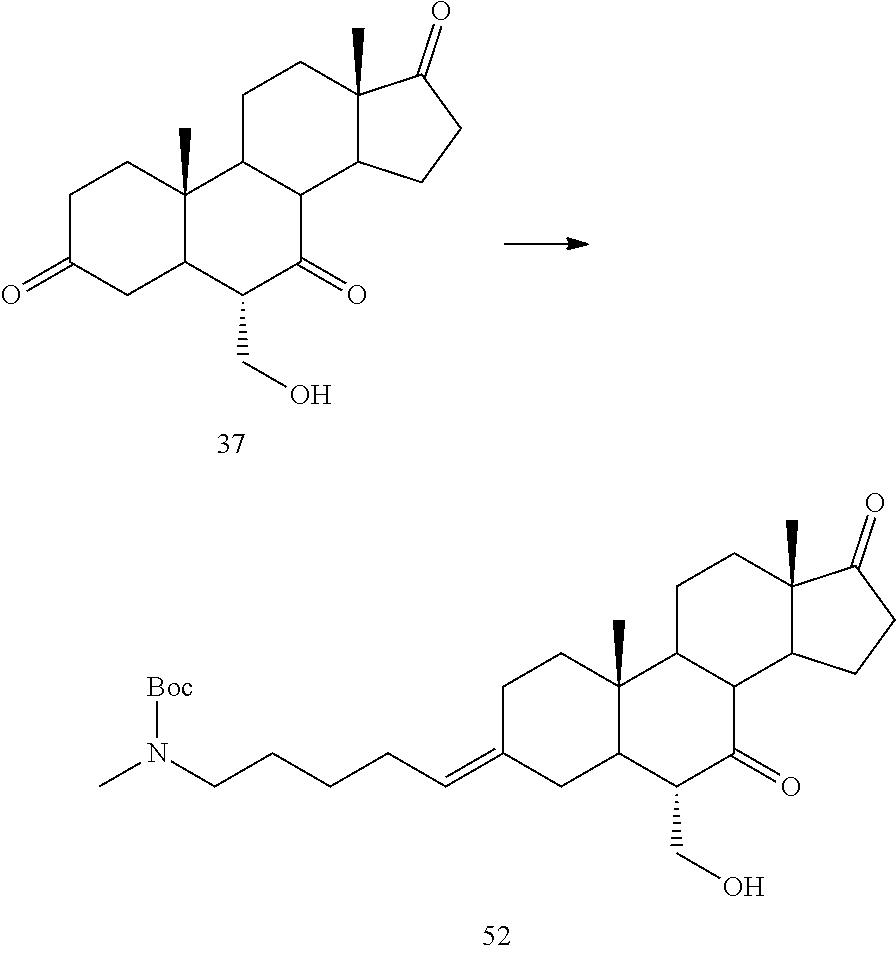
C(=C1CC2C(C)(CC1)C1C(C(=O)C2CO)C2C(C)(CC1)C(=O)CC2)CCCCN(C)[Boc].O=C1CC2C(C)(CC1)C1C(C(=O)C2CO)C2C(C)(CC1)C(=O)CC2
